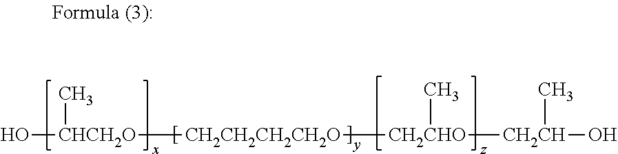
O[CHCH2O](C)[CH2CH2CH2CH2O][CH2CHO](C)[CH2CH](C)O
